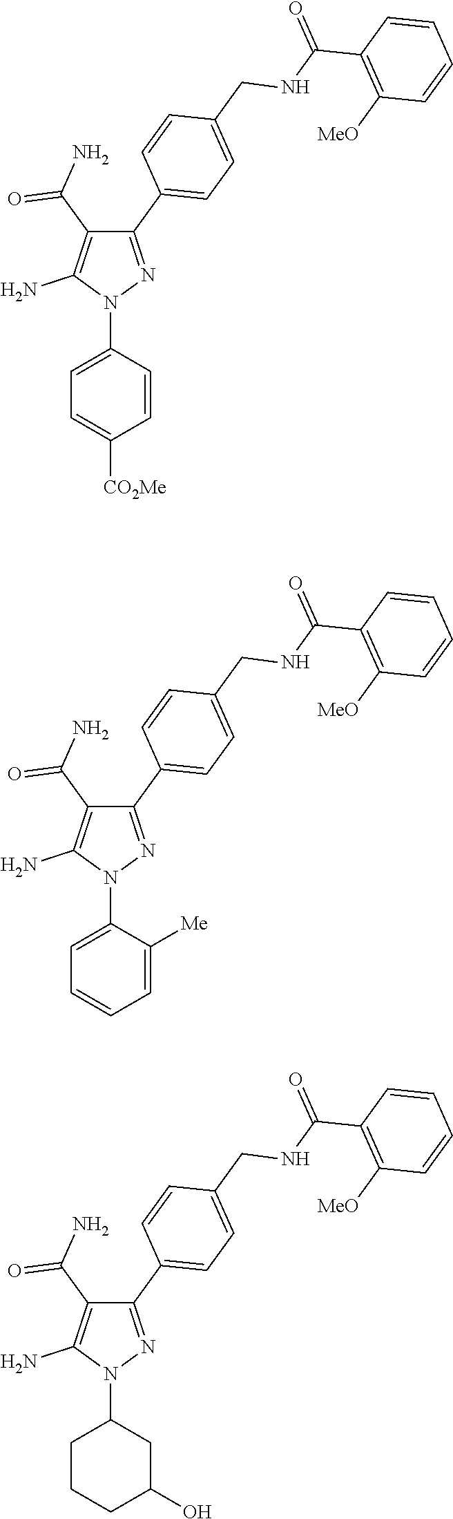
N1(C2=CC=C([CO2Me])C=C2)N=C(C2=CC=C(CNC(C3=C([MeO])C=CC=C3)=O)C=C2)C(C(N)=O)=C1N.N1(C2=CC=CC=C2[Me])N=C(C2=CC=C(CNC(C3=C([MeO])C=CC=C3)=O)C=C2)C(C(N)=O)=C1N.N1(C2CCCC(O)C2)N=C(C2=CC=C(CNC(C3=C([MeO])C=CC=C3)=O)C=C2)C(C(N)=O)=C1N
